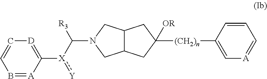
B1=[A]C([X](C([R3])N2CC3C(C2)CC([(CH2)n]C2=C[A]=CC=C2)([OR])C3):[Y])=[D]C=C1
